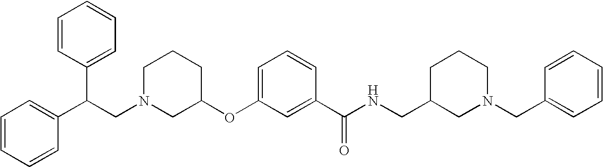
C1N(CC(C2=CC=CC=C2)C2=CC=CC=C2)CC(OC2=CC=CC(C(NCC3CN(CC4=CC=CC=C4)CCC3)=O)=C2)CC1
